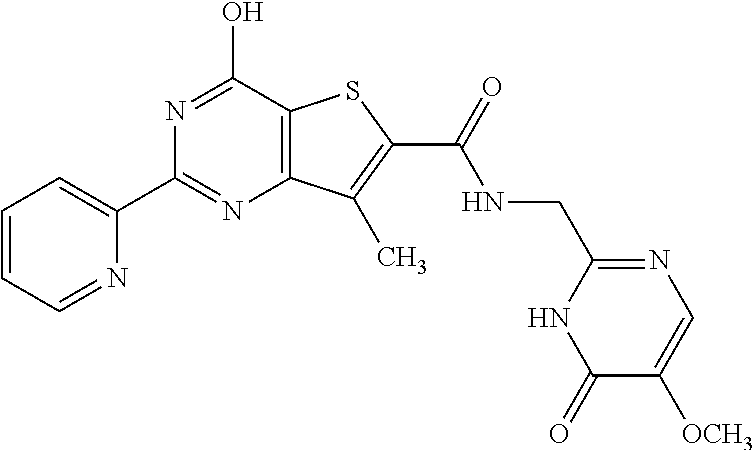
C1(C2=NC3=C(C(O)=N2)SC(C(NCC2=NC=C([OCH3])C(=O)N2)=O)=C3C)=CC=CC=N1
